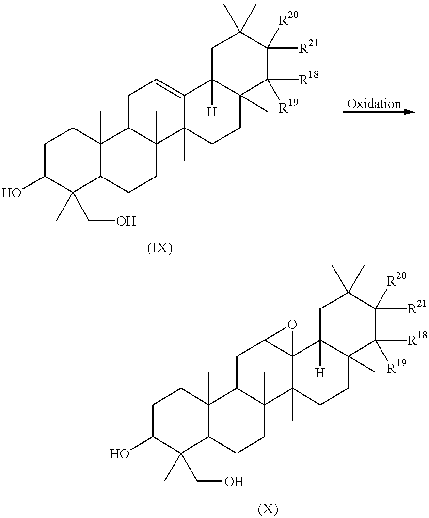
C1C(O)C(C)(CO)C2C(C)(C1)C1C(C)(CC2)C2(C)C(=CC1)C1([H])C(C)(CC2)C([R19])([R18])C([R20])([R21])C(C)(C)C1.C1C(O)C(C)(CO)C2C(C)(C1)C1C(C)(CC2)C2(C)C3(C(C1)O3)C1([H])C(C)(CC2)C([R19])([R18])C([R20])([R21])C(C)(C)C1
